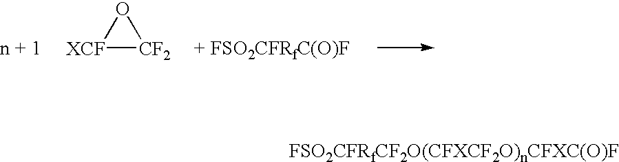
[XCF]1[CF2]O1.[FSO2CFRfCF2O(CFXCF2O)nCFXC(O)F]
